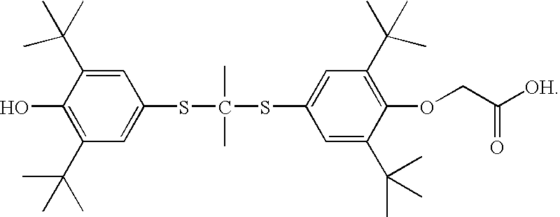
C1=C(SC(SC2=CC(C(C)(C)C)=C(OCC([OH])=O)C(C(C)(C)C)=C2)(C)C)C=C(C(C)(C)C)C(O)=C1C(C)(C)C
